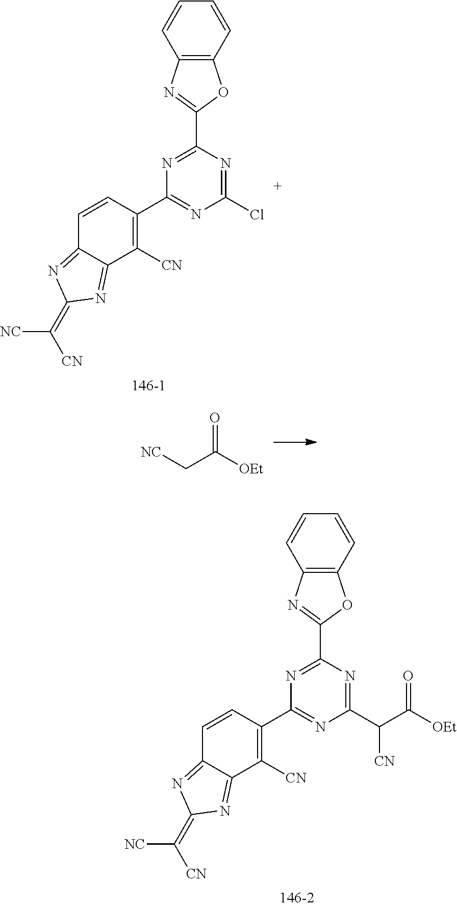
N1=C(C(C([OEt])=O)[CN])N=C(C2=C([CN])C3=NC(=C([NC])[CN])N=C3C=C2)N=C1C1=NC2=C(O1)C=CC=C2.N1=C(Cl)N=C(C2=C([CN])C3=NC(=C([NC])[CN])N=C3C=C2)N=C1C1=NC2=C(O1)C=CC=C2.[NC]CC([OEt])=O
